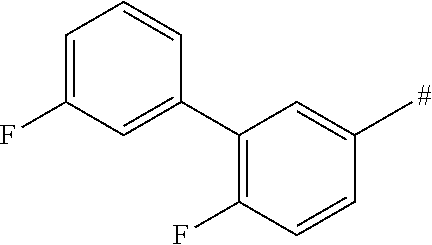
C1=C(F)C=C(C2=C(F)C=CC(C)=C2)C=C1
